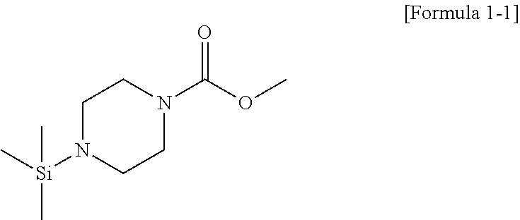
C1N([Si](C)(C)C)CCN(C(OC)=O)C1
